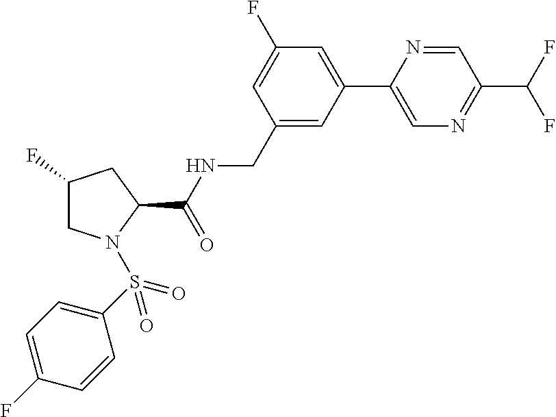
C1(F)CN(S(=O)(=O)C2=CC=C(F)C=C2)C(C(NCC2=CC(C3=CN=C(C(F)F)C=N3)=CC(F)=C2)=O)C1
